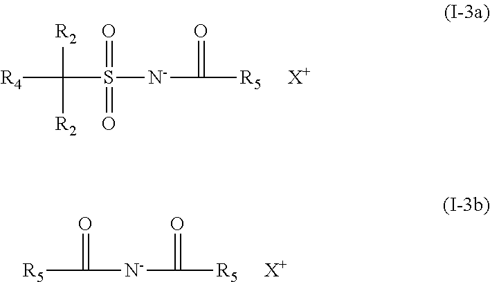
[R4]C(S([N-]C([R5])=O)(=O)=O)([R2])[R2].[X+].[N-](C([R5])=O)C([R5])=O.[X+]
